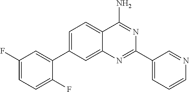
C1=C(C2=CC(F)=CC=C2F)C=C2C(=C1)C(N)=NC(C1=CC=CN=C1)=N2
